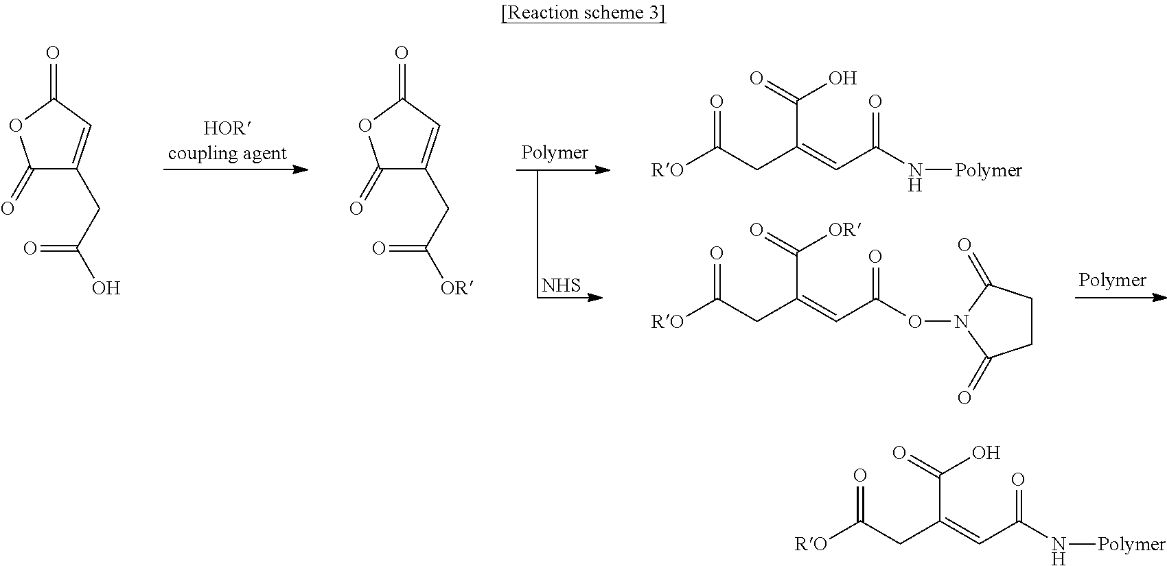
[RO]C(CC(=CC(N[Polymer])=O)C(=O)O)=O.[RO]C(CC(=CC(ON1C(=O)CCC1=O)=O)C(=O)[OR])=O.[NHS].C1(=O)C(CC(O)=O)=CC(=O)O1.C1(=O)C(CC([OR])=O)=CC(=O)O1.[RO]C(CC(=CC(N[Polymer])=O)C(=O)O)=O
